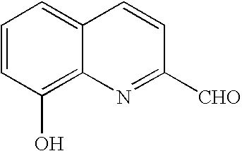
C1=CC(O)=C2C(=C1)C=CC([CHO])=N2
